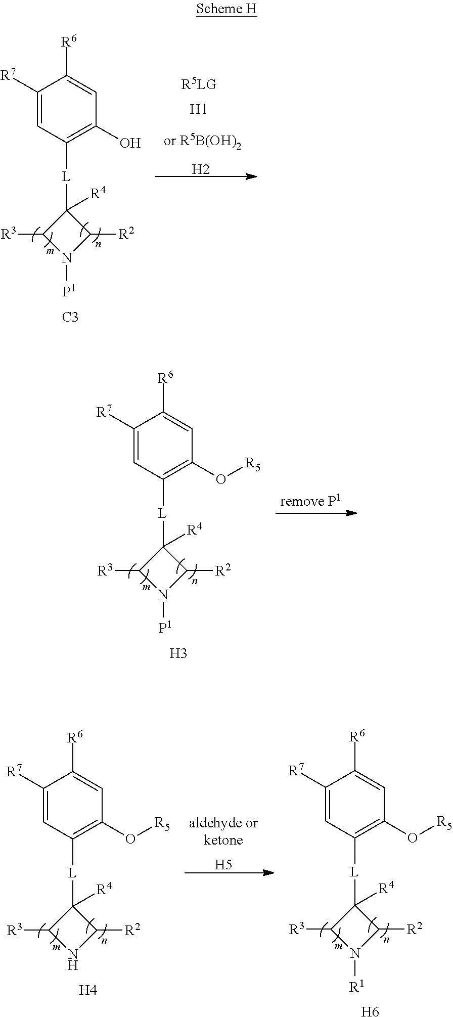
C1([L]C2=C(O)C=C([R6])C([R7])=C2)([R4])C([R3])N([P1])C1[R2].[H1].[H2].[C3].C1([L]C2=C(O[R5])C=C([R6])C([R7])=C2)([R4])C([R3])N([P1])C1[R2].[H3].C1([L]C2=C(O[R5])C=C([R6])C([R7])=C2)([R4])C([R3])NC1[R2].[H5].[H4].C1([L]C2=C(O[R5])C=C([R6])C([R7])=C2)([R4])C([R3])N([R1])C1[R2].[H6]
